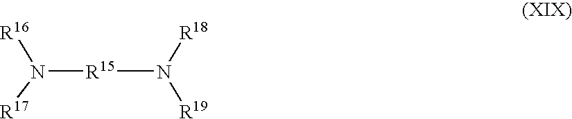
[R16]N([R17])[R15]N([R18])[R19]
